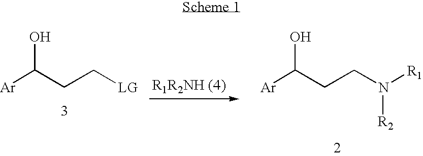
[Ar]C(CCN([R1])[R2])O.[Ar]C(CC[LG])O
